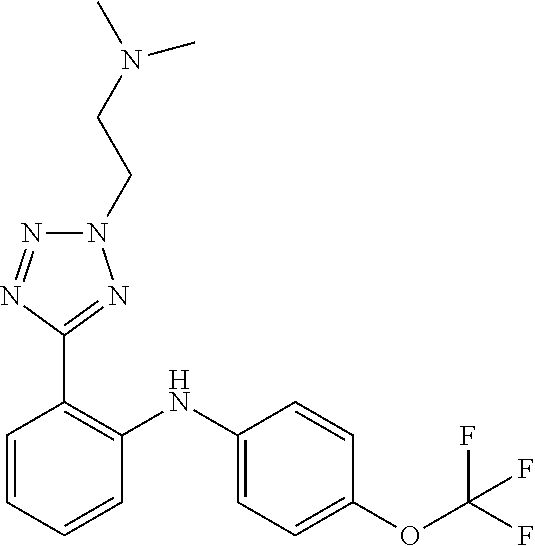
C1=CC(OC(F)(F)F)=CC=C1NC1=C(C2=NN(CCN(C)C)N=N2)C=CC=C1
